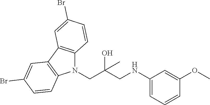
C1(NCC(CN2C3=C(C4=C2C=CC(Br)=C4)C=C(Br)C=C3)(O)C)=CC=CC(OC)=C1
